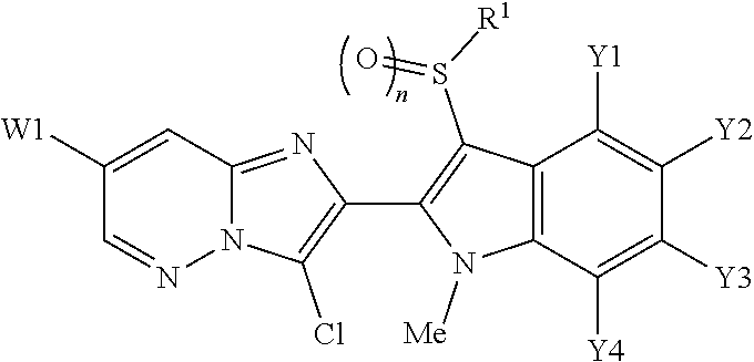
N12C(=NC(C3=C(S([R1])=O)C4=C(N3[Me])C([Y4])=C([Y3])C([Y2])=C4[Y1])=C1Cl)C=C([W1])C=N2
